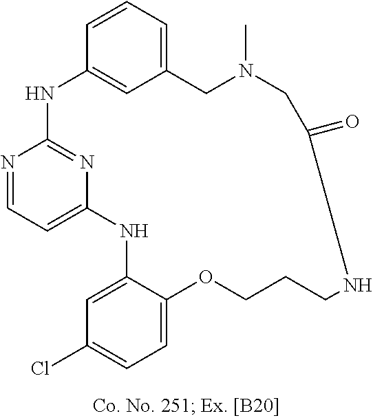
N1=CC=C2N=C1NC1=CC(=CC=C1)CN(C)CC(=O)NCCCOC1=CC=C(Cl)C=C1N2
